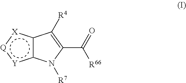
c12c([X]:[Q]:[Y]1)C([R4])=C(C(=O)[R66])N2[R7]
